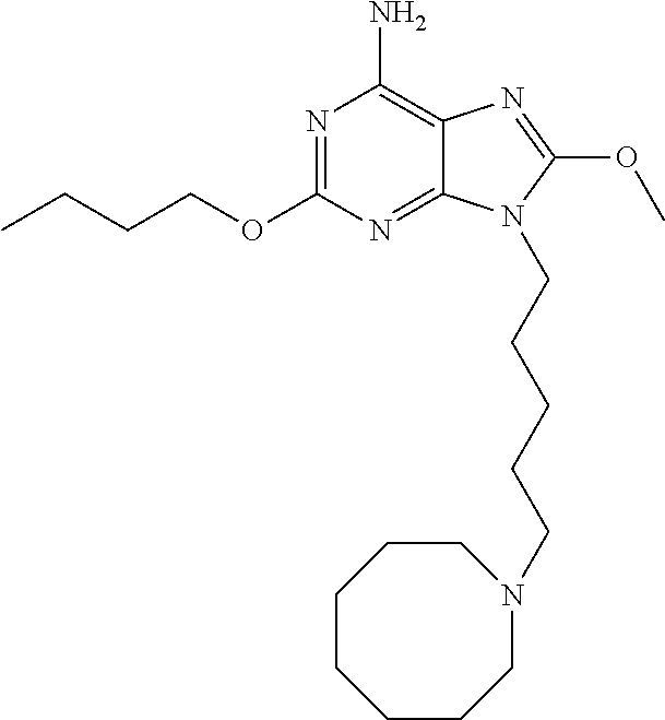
CCCCOC1=NC(N)=C2C(=N1)N(CCCCCN1CCCCCCC1)C(OC)=N2
